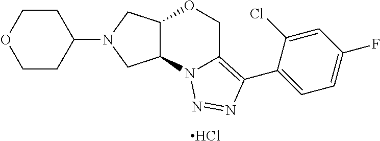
Cl.C1(N2CC3C(C2)N2C(=C(C4=CC=C(F)C=C4Cl)N=N2)CO3)CCOCC1
